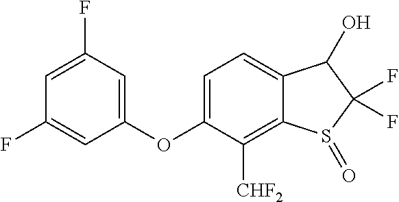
C1=C(OC2=CC(F)=CC(F)=C2)C([CHF2])=C2C(=C1)C(O)C(F)(F)S2=O
